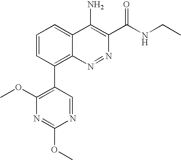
N1=CC(C2=C3C(=CC=C2)C(N)=C(C(NCC)=O)N=N3)=C(OC)N=C1OC
